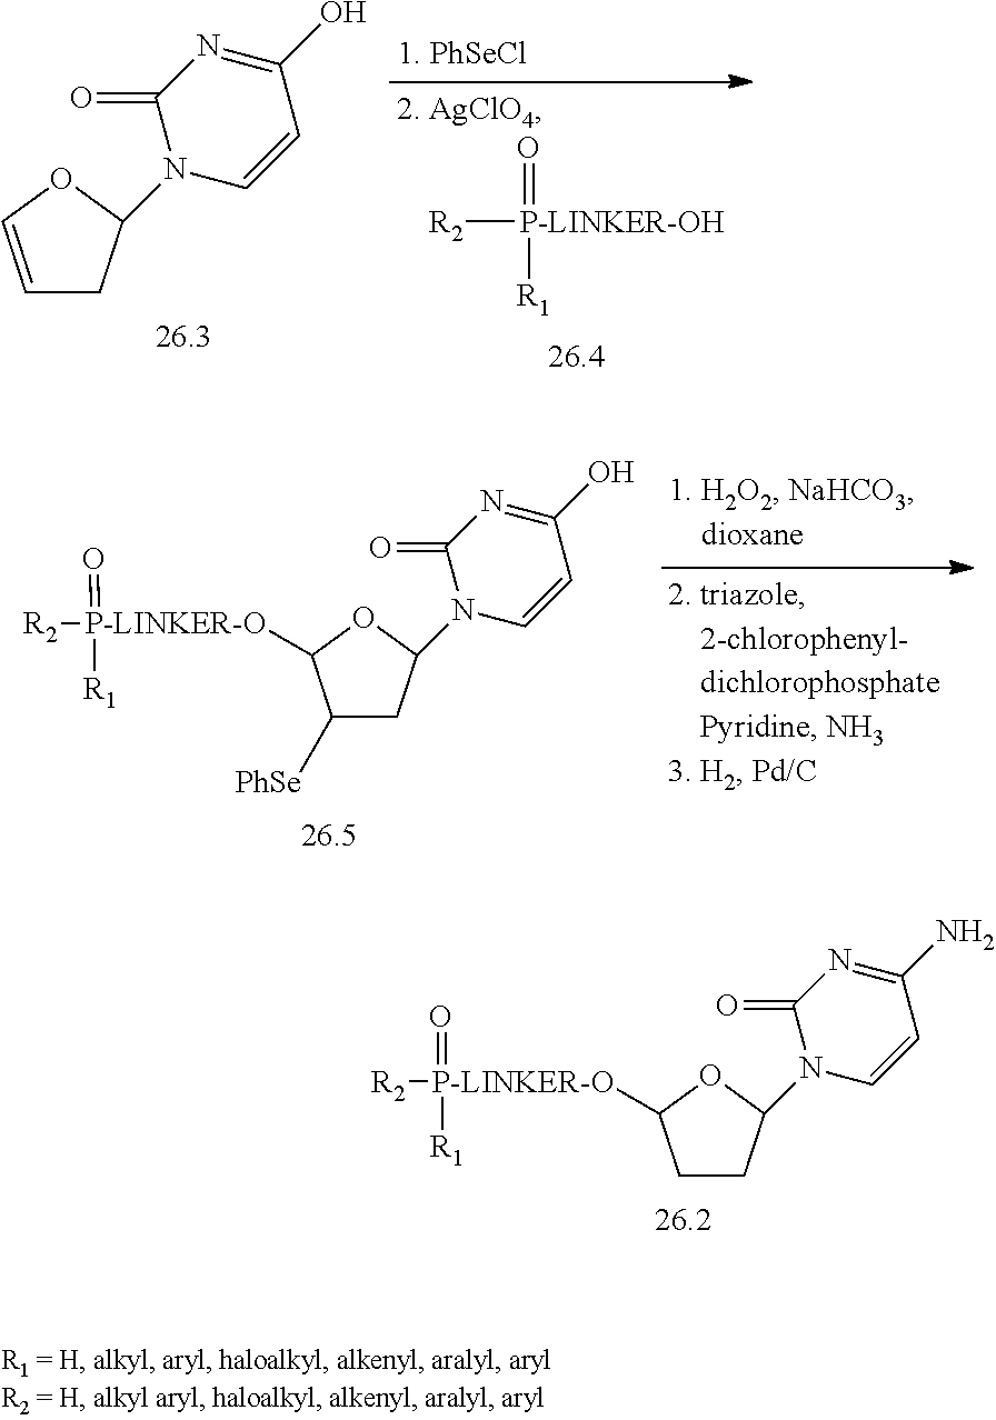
C1CC(N2C=CC(N)=NC2=O)OC1[P-LINKER-O]([R2])(=O)[R1].C1=COC(N2C=CC(O)=NC2=O)C1.[R2][P-LINKER-OH](=O)[R1].C1([PhSe])CC(N2C=CC(O)=NC2=O)OC1[P-LINKER-O]([R2])(=O)[R1]
